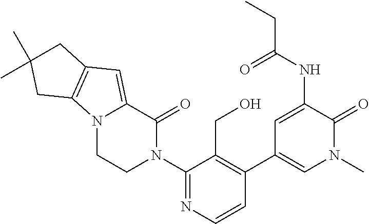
N12CCN(C3=NC=CC(C4=CN(C)C(=O)C(NC(CC)=O)=C4)=C3CO)C(=O)C1=CC1=C2CC(C)(C)C1
